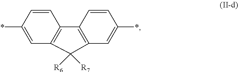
C1=CC(*)=CC2=C1C1=C(C=C(*)C=C1)C2([R6])[R7]
